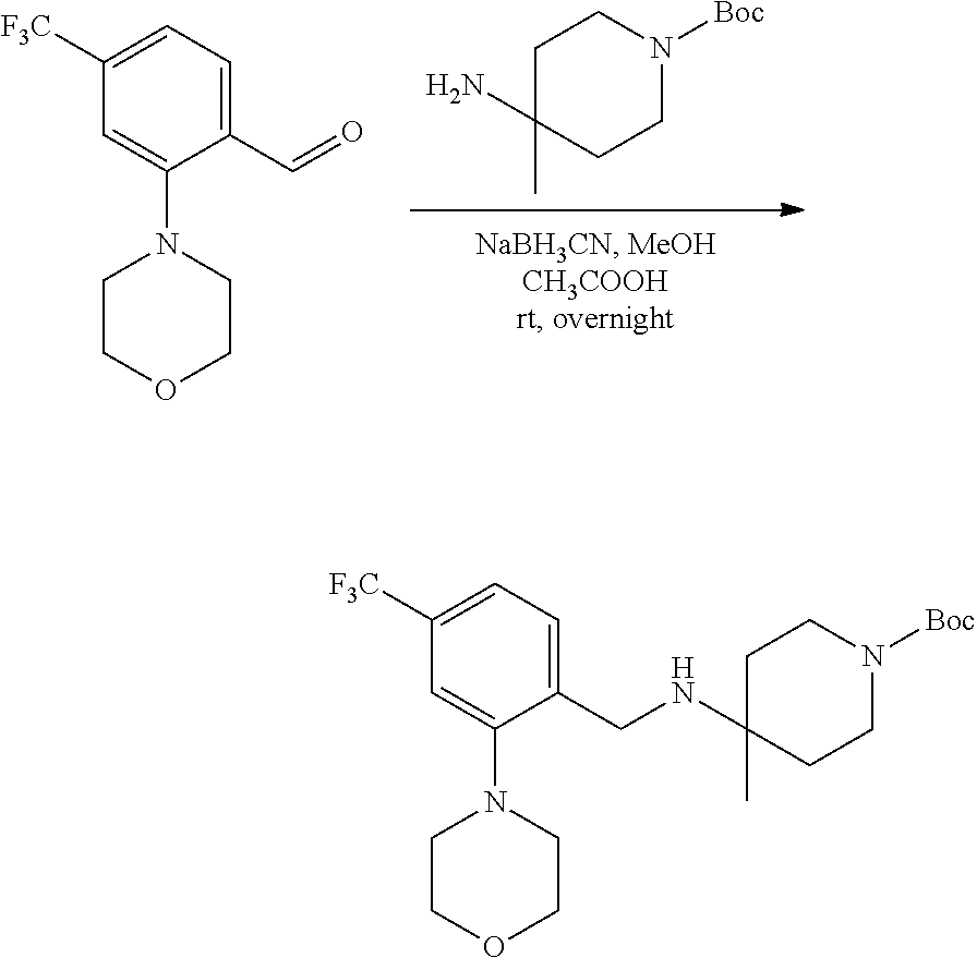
C1C(C)(N)CCN([Boc])C1.O=CC1=CC=C([F3C])C=C1N1CCOCC1.C(C1=CC=C([F3C])C=C1N1CCOCC1)NC1(C)CCN([Boc])CC1
